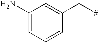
C1(N)=CC=CC(C[#])=C1
